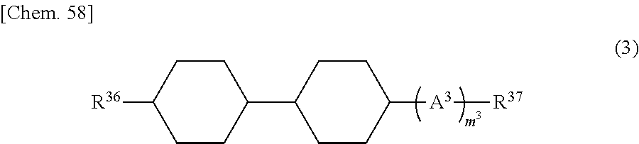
C1(C2CCC([A3][R37])CC2)CCC([R36])CC1
